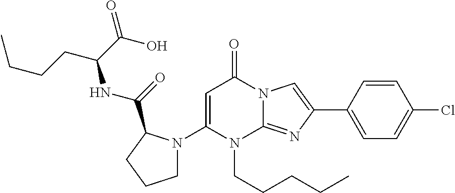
C1=C(N2CCCC2C(NC(CCCC)C(O)=O)=O)N(CCCCC)C2=NC(C3=CC=C(Cl)C=C3)=CN2C1=O
